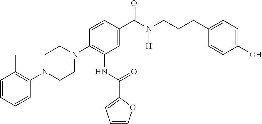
C1=CC(C(N(CCCC2=CC=C(O)C=C2)[H])=O)=CC(NC(C2=CC=CO2)=O)=C1N1CCN(C2=C(C)C=CC=C2)CC1
